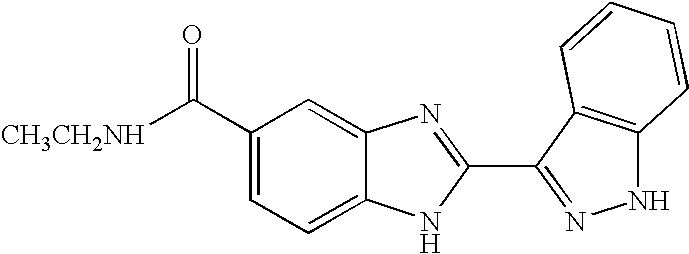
C1(C(=O)[CH3CH2NH])=CC=C2C(=C1)N=C(C1=NNC3=C1C=CC=C3)N2
